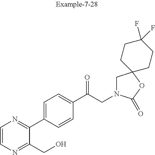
C1=CN=C(CO)C(C2=CC=C(C(CN3CC4(OC3=O)CCC(F)(F)CC4)=O)C=C2)=N1
